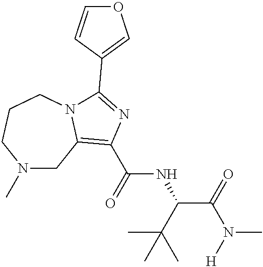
N1(C)CC2=C(C(=O)NC(C(=O)N([H])C)C(C)(C)C)N=C(C3=COC=C3)N2CCC1
